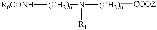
[R0CONH][(CH2)n]N([R1])[(CH2)n][COOZ]
